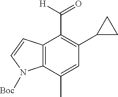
C12=C(C(C)=CC(C3CC3)=C1C([H])=O)N([Boc])C=C2
